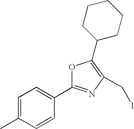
C1=C(C)C=CC(C2=NC(CI)=C(C3CCCCC3)O2)=C1
